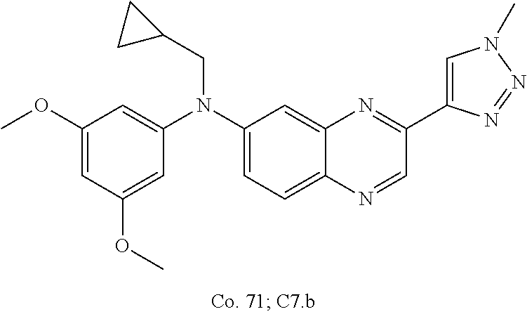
C1(OC)=CC(OC)=CC(N(C2=CC=C3C(=C2)N=C(C2=CN(C)N=N2)C=N3)CC2CC2)=C1
